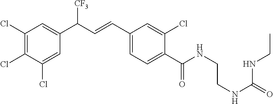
C1(Cl)=C(Cl)C(Cl)=CC(C(C=CC2=CC=C(C(NCCNC(NCC)=O)=O)C(Cl)=C2)[CF3])=C1
